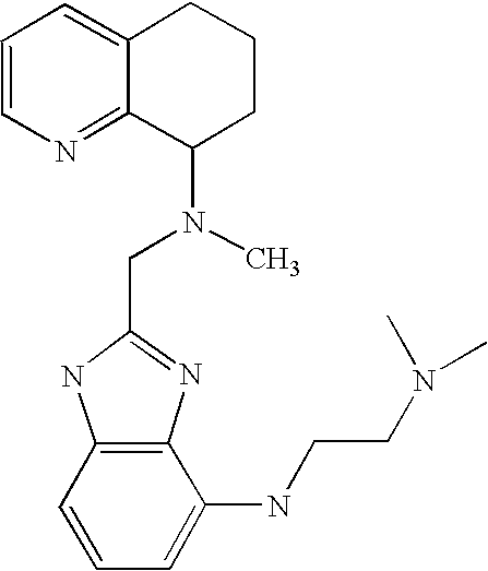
C12=CC=CN=C1C(N(C)CC1=NC3=C(N1)C=CC=C3NCCN(C)C)CCC2
